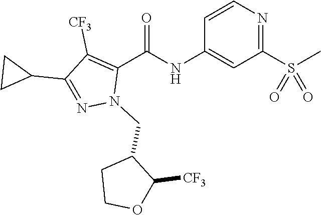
C1=CN=C(S(C)(=O)=O)C=C1NC(C1=C([CF3])C(C2CC2)=NN1CC1CCOC1[CF3])=O
